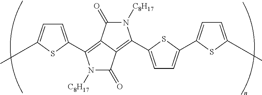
C1=C(C2=C3C(=C(C4=CC=C(C5=CC=C(C)S5)S4)N([C8H17])C3=O)C(=O)N2[C8H17])SC(C)=C1
